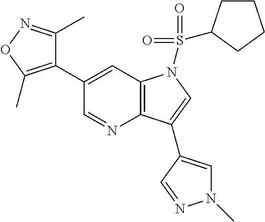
C12=C(C=C(C3=C(C)ON=C3C)C=N1)N(S(=O)(=O)C1CCCC1)C=C2C1=CN(C)N=C1
